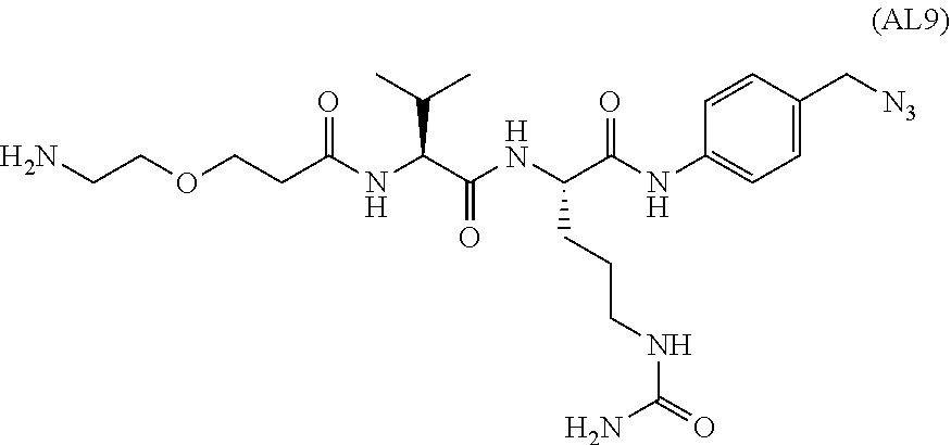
NCCOCCC(NC(C(NC(C(NC1=CC=C(C[N3])C=C1)=O)CCCNC(=O)N)=O)C(C)C)=O
